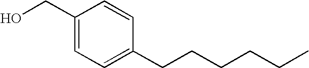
C1(CO)=CC=C(CCCCCC)C=C1
